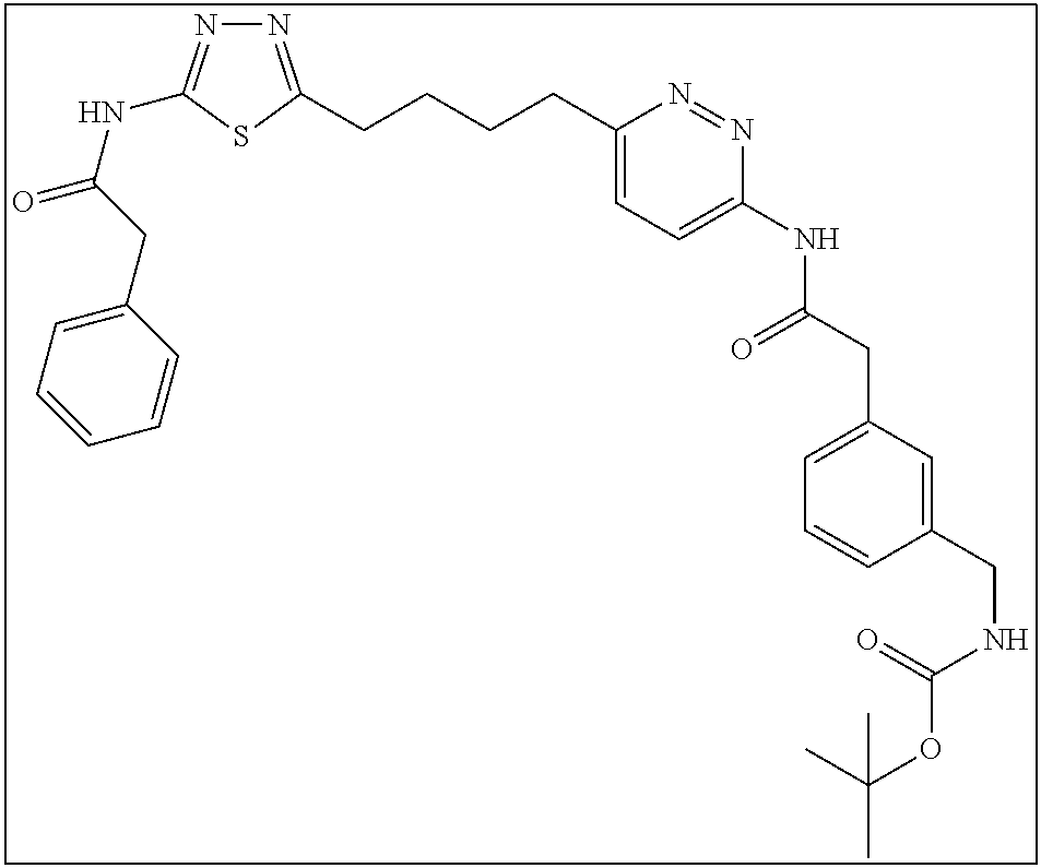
N1=C(CCCCC2=CC=C(NC(CC3=CC=CC(CNC(OC(C)(C)C)=O)=C3)=O)N=N2)SC(NC(=O)CC2=CC=CC=C2)=N1
